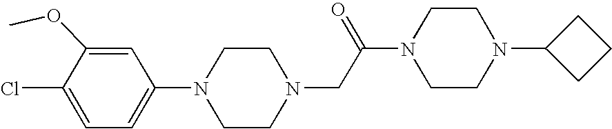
C1=C(OC)C(Cl)=CC=C1N1CCN(CC(N2CCN(C3CCC3)CC2)=O)CC1
